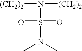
S(N(C)C)(N([(CH2)2])[(CH2)2])(=O)=O
